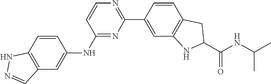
C12=C(C=C(NC3=NC(C4=CC5=C(C=C4)CC(C(NC(C)C)=O)N5)=NC=C3)C=C1)C=NN2
